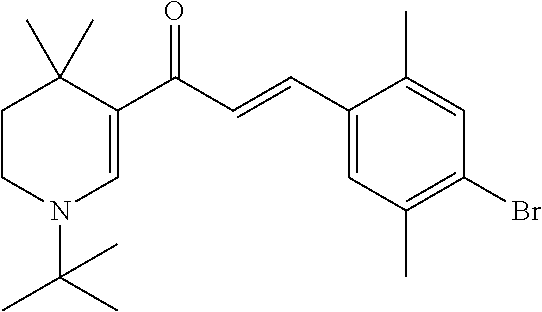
C1CN(C(C)(C)C)C=C(C(C=CC2=CC(C)=C(Br)C=C2C)=O)C1(C)C
